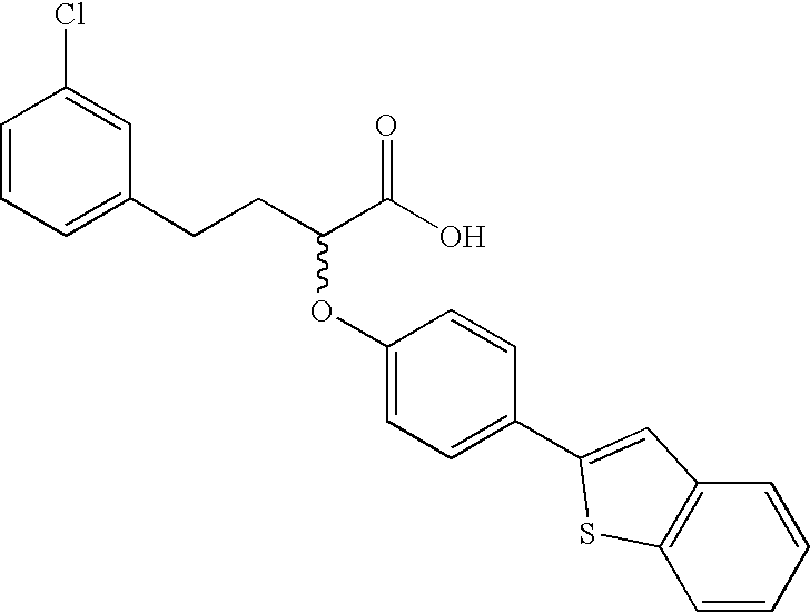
C1=CC=C(CCC(C(O)=O)OC2=CC=C(C3=CC4=C(C=CC=C4)S3)C=C2)C=C1Cl
